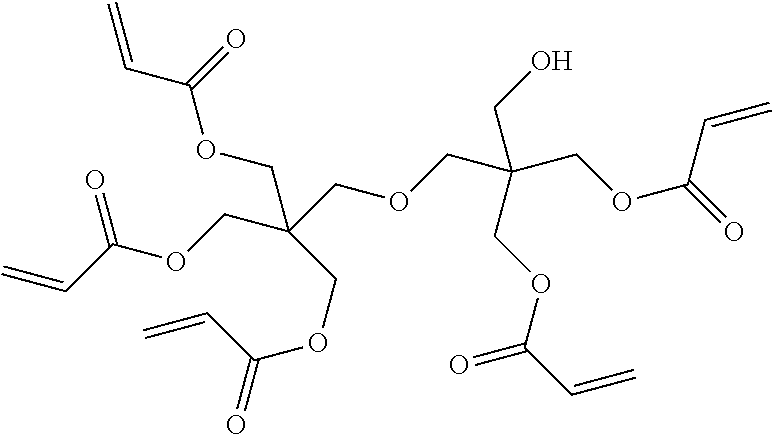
C=CC(OCC(COC(=O)C=C)(COCC(COC(=O)C=C)(CO)COC(C=C)=O)COC(C=C)=O)=O
